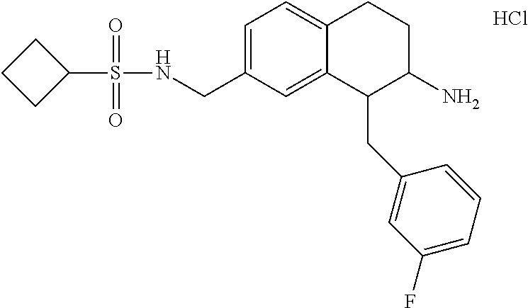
Cl.C1=C(CNS(C2CCC2)(=O)=O)C=C2C(=C1)CCC(N)C2CC1=CC(F)=CC=C1
